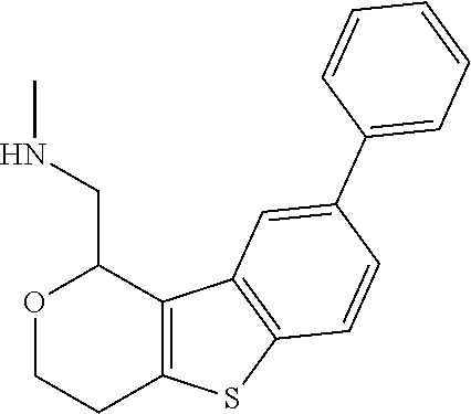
C12=C(C3=C(S1)C=CC(C1=CC=CC=C1)=C3)C(CNC)OCC2
